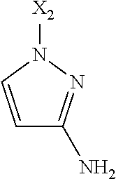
C1=CN([X2])N=C1N
